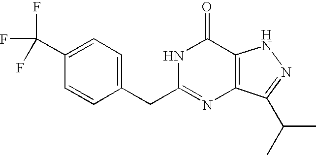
C1=C(CC2=NC3=C(C(=O)N2)NN=C3C(C)C)C=CC(C(F)(F)F)=C1
